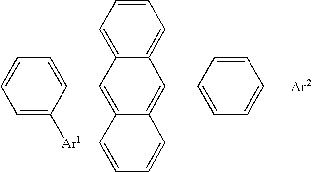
C1=CC=C2C(=C1)C(C1=CC=C([Ar2])C=C1)=C1C(=C2C2=CC=CC=C2[Ar1])C=CC=C1
